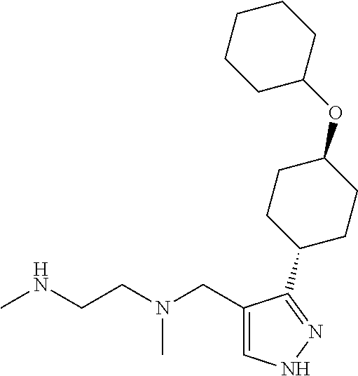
CNCCN(CC1=CNN=C1C1CCC(OC2CCCCC2)CC1)C
